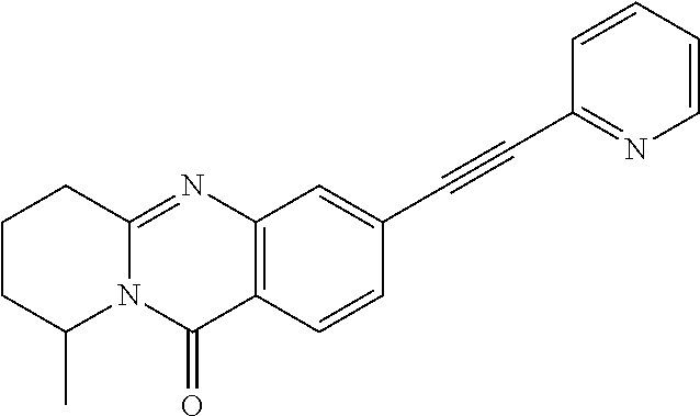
C12=C(C=CC(C#CC3=NC=CC=C3)=C1)C(=O)N1C(=N2)CCCC1C
